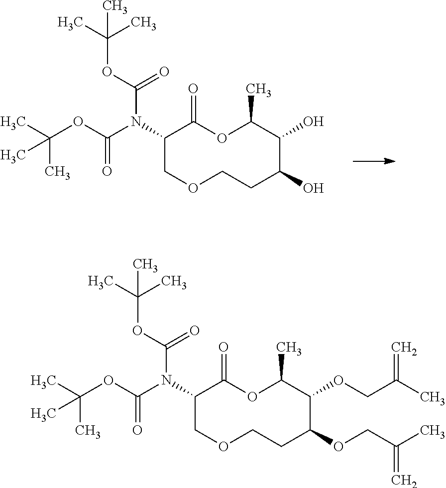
C1CC(OCC(C)=C)C(OCC(C)=C)C(C)OC(=O)C(N(C(OC(C)(C)C)=O)C(OC(C)(C)C)=O)CO1.C1CC(O)C(O)C(C)OC(=O)C(N(C(OC(C)(C)C)=O)C(OC(C)(C)C)=O)CO1
